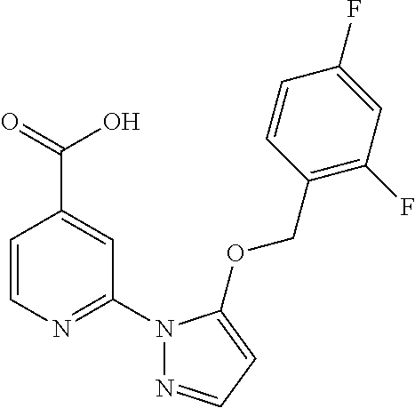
C1=CN=C(N2N=CC=C2OCC2=C(F)C=C(F)C=C2)C=C1C(=O)O
